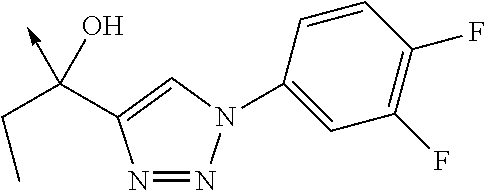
N1=NN(C2=CC(F)=C(F)C=C2)C=C1C(CC)(O)->C
